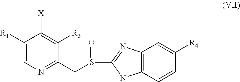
C1([R1])=CN=C(CS(C2=NC3=C(N2)C=CC([R4])=C3)=O)C([R3])=C1[X]
